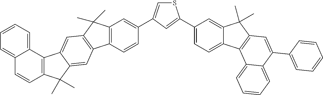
S1C=C(C2=CC3=C(C=C2)C2=C(C3(C)C)C=C3C(=C2)C(C)(C)C2=C3C3=CC=CC=C3C=C2)C=C1C1=CC=C2C(=C1)C(C)(C)C1=C2C2=CC=CC=C2C(C2=CC=CC=C2)=C1
